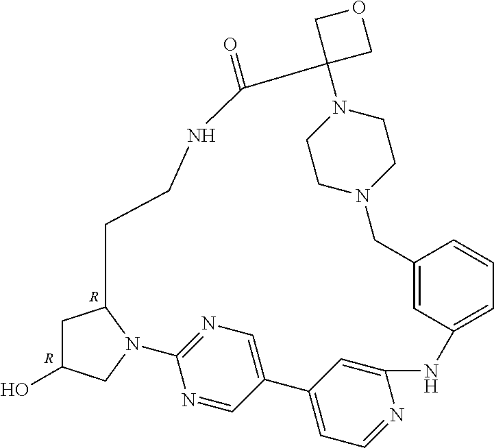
C1C(O)CN2C1CCNC(=O)C1(N3CCN(CC4=CC(=CC=C4)NC4=CC(=CC=N4)C4=CN=C2N=C4)CC3)COC1.[R].[R]
